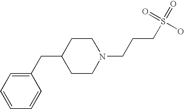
C1(CC2CCN(CCCS(=O)(O)=O)CC2)=CC=CC=C1
